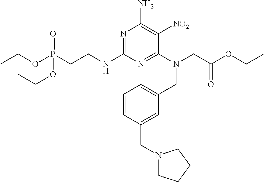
C1=CC(CN2CCCC2)=CC(CN(CC(OCC)=O)C2=NC(NCCP(OCC)(OCC)=O)=NC(N)=C2[NO2])=C1
